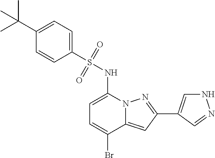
C1=C(NS(C2=CC=C(C(C)(C)C)C=C2)(=O)=O)N2C(=CC(C3=CNN=C3)=N2)C(Br)=C1
